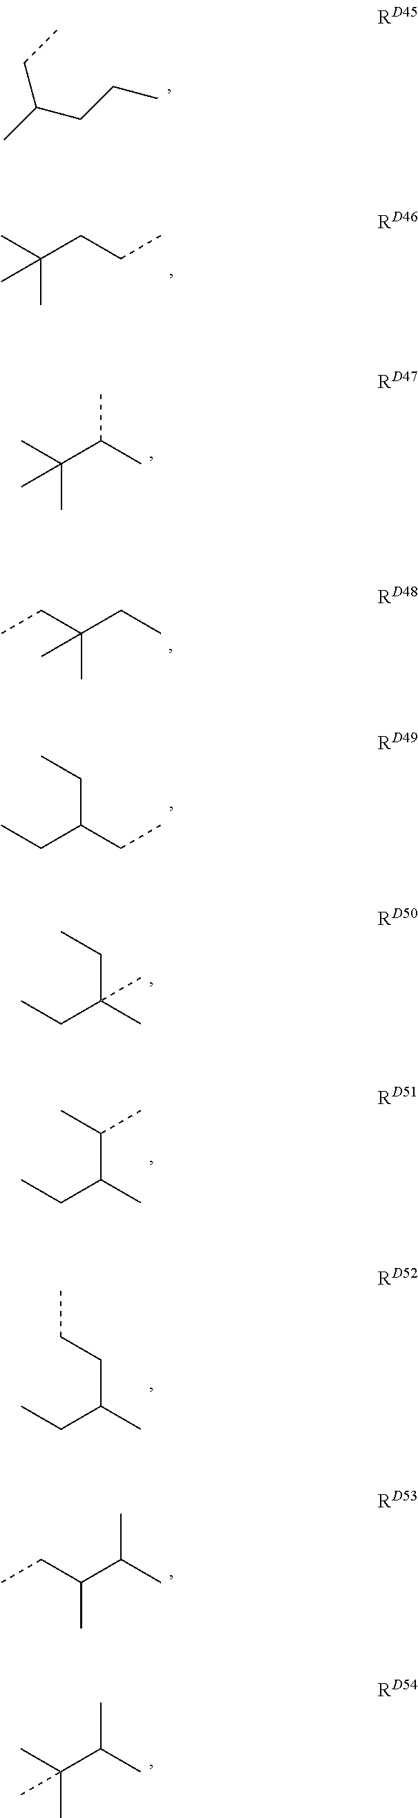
CC(CCC)CC.CC(CCC)(C)C.CC(C(C)C)(C)C.C(C(CC)(C)C)C.CCC(CC)CC.CCC(C)(CC)C.CCC(C)C(C)C.CCC(C)CCC.CCC(C(C)C)C.CC(C(C)C)(C)C
